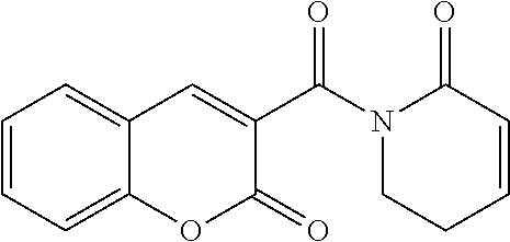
C1=CC=C2C(=C1)C=C(C(N1CCC=CC1=O)=O)C(=O)O2
